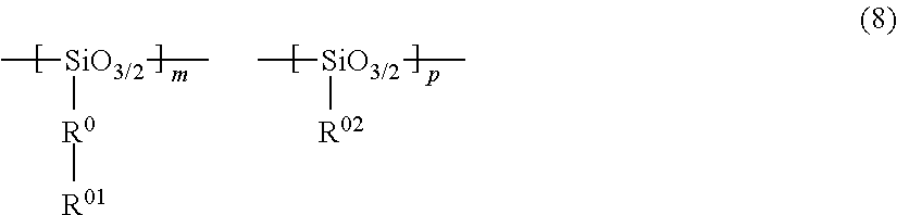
[SiO3/2](C)([R0][R01])C.[SiO3/2](C)([R02])C
